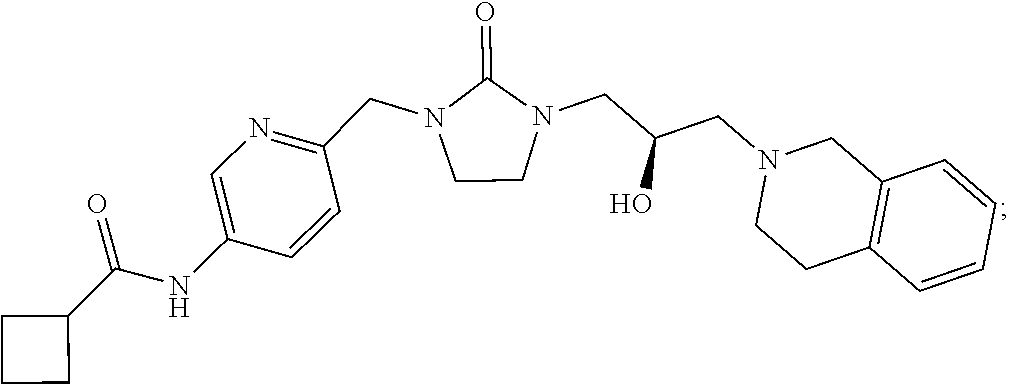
C12=C(C=CC=C1)CCN(CC(CN1C(=O)N(CC3=NC=C(NC(C4CCC4)=O)C=C3)CC1)O)C2
